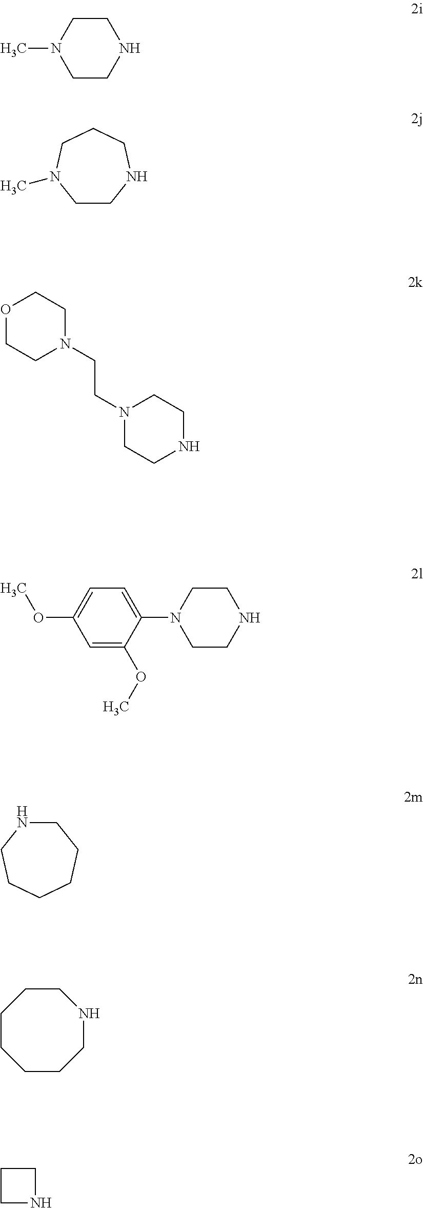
C1CNCCN1C.C1CNCCCN1C.O1CCN(CCN2CCNCC2)CC1.C1=C(OC)C(N2CCNCC2)=CC=C1OC.C1NCCCCC1.C1CCNCCCC1.C1NCC1
